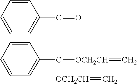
C1=CC=CC=C1C(=O)C([OCH2CH]=C)([OCH2CH]=C)C1=CC=CC=C1
